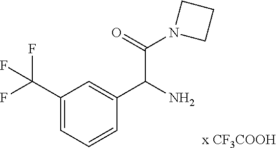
C1(C(F)(F)F)=CC=CC(C(N)C(N2CCC2)=O)=C1
